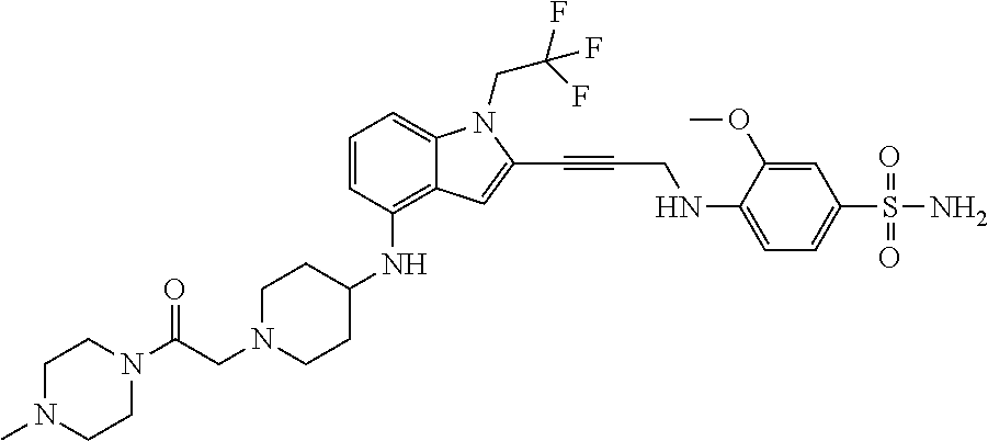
C1N(C)CCN(C(CN2CCC(NC3=C4C(=CC=C3)N(CC(F)(F)F)C(C#CCNC3=CC=C(S(N)(=O)=O)C=C3OC)=C4)CC2)=O)C1
